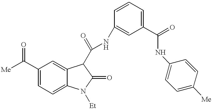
[Me]C(C1=CC=C2C(=C1)C(C(NC1=CC(C(=O)NC3=CC=C([Me])C=C3)=CC=C1)=O)C(=O)N2[Et])=O
